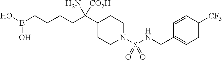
OB(CCCCC(C1CCN(S(NCC2=CC=C([CF3])C=C2)(=O)=O)CC1)(N)[CO2H])O
